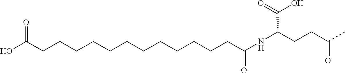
OC(CCCCCCCCCCCCC(=O)NC(CCC(=O)C)C(=O)O)=O
